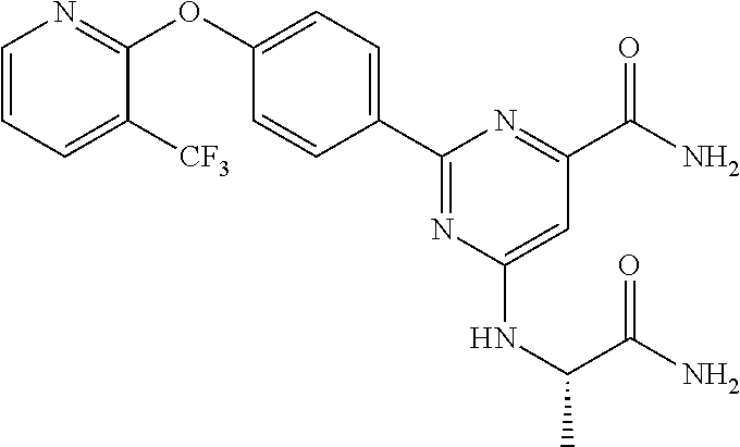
C1=CC=C([CF3])C(OC2=CC=C(C3=NC(NC(C(N)=O)C)=CC(C(N)=O)=N3)C=C2)=N1
